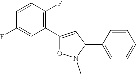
C1=CC(F)=C(C2=CC(C3=CC=CC=C3)N(C)O2)C=C1F
